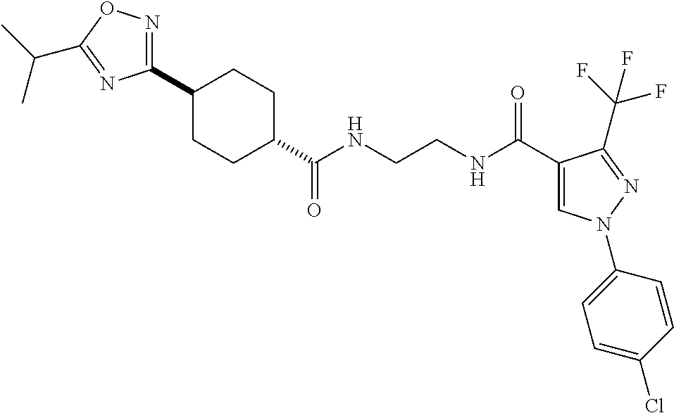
C1(C2=NOC(C(C)C)=N2)CCC(C(=O)NCCNC(=O)C2=CN(C3=CC=C(Cl)C=C3)N=C2C(F)(F)F)CC1
